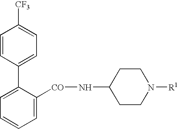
C1=CC(C2=CC=CC=C2[CO]NC2CCN([R1])CC2)=CC=C1[CF3]
